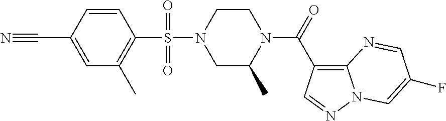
C1(C#N)=CC(C)=C(S(N2CC(C)N(C(=O)C3=C4N(N=C3)C=C(F)C=N4)CC2)(=O)=O)C=C1
